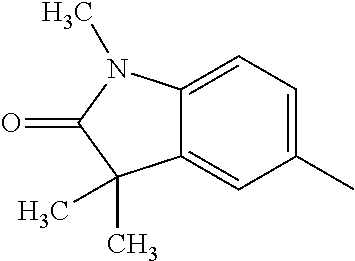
C1(C)=CC=C2C(=C1)C(C)(C)C(=O)N2C
